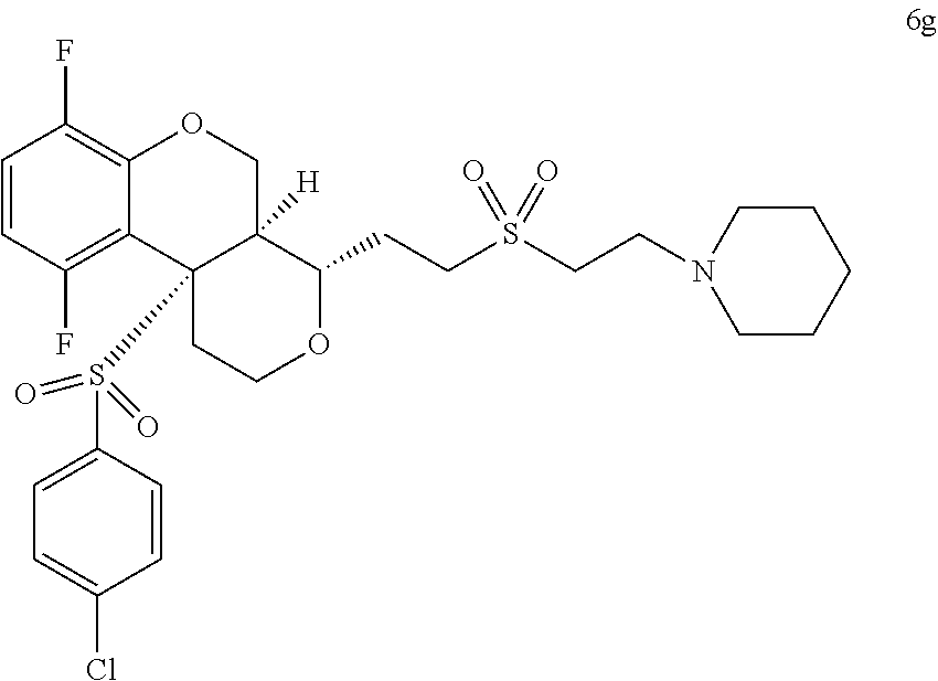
C1=CC(F)=C2C(=C1F)OCC1([H])C2(S(C2=CC=C(Cl)C=C2)(=O)=O)CCOC1CCS(CCN1CCCCC1)(=O)=O
